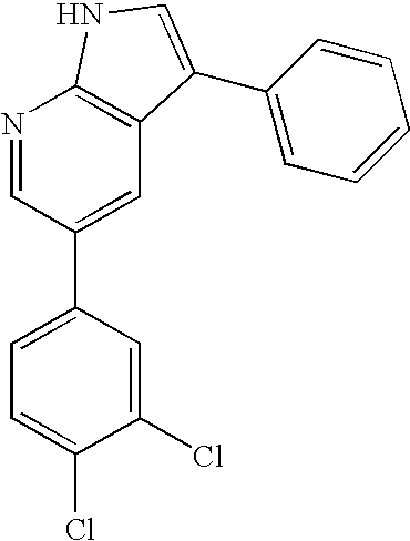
C1(Cl)=CC(C2=CC3=C(N=C2)NC=C3C2=CC=CC=C2)=CC=C1Cl
